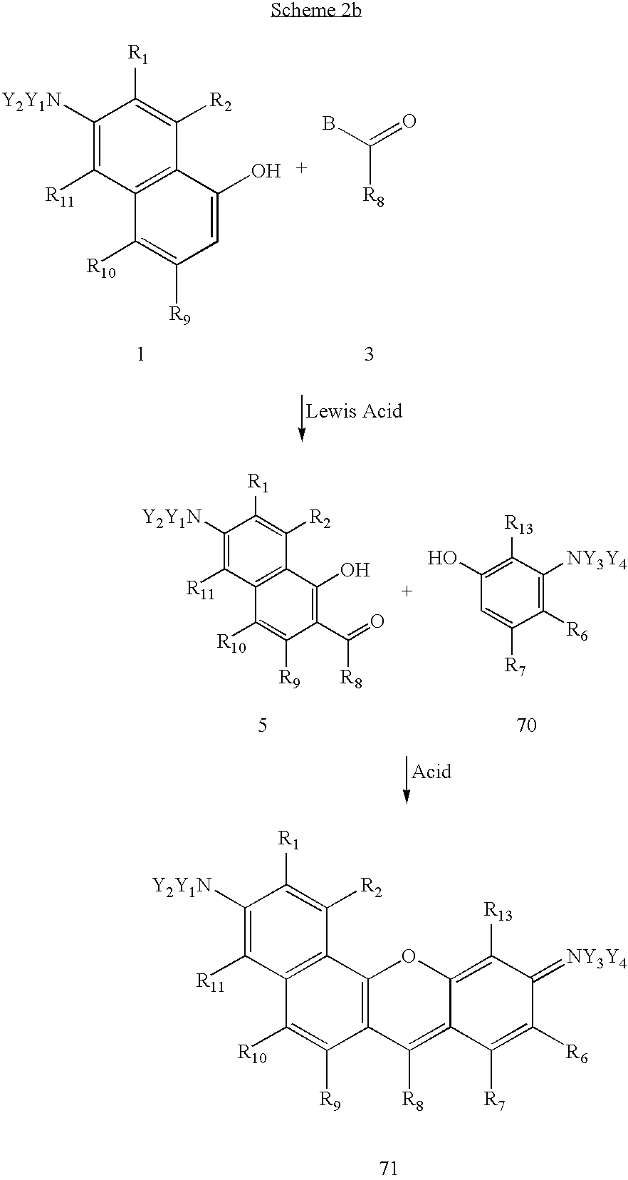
C12=C(C([R2])=C([R1])C([Y2Y1N])=C1[R11])C1=C(C([R9])=C2[R10])C([R8])=C2C([R7])=C([R6])C(=[NY3Y4])C([R13])=C2O1.C12=C(C([R2])=C([R1])C([Y2Y1N])=C1[R11])C(O)=CC([R9])=C2[R10].BC(=O)[R8].C12=C(C([R2])=C([R1])C([Y2Y1N])=C1[R11])C(O)=C(C(=O)[R8])C([R9])=C2[R10].C1=C([R7])C([R6])=C([NY3Y4])C([R13])=C1O
